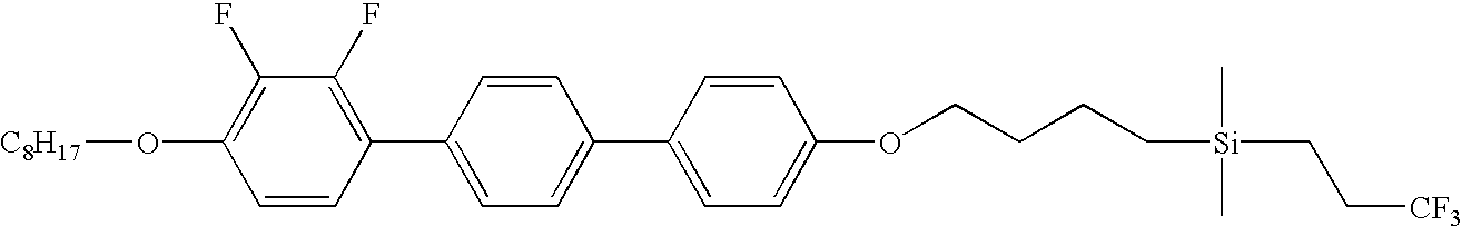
C1=CC(C2=CC=C(C3=CC=C(OCCCC[Si](CC[CF3])(C)C)C=C3)C=C2)=C(F)C(F)=C1O[C8H17]
